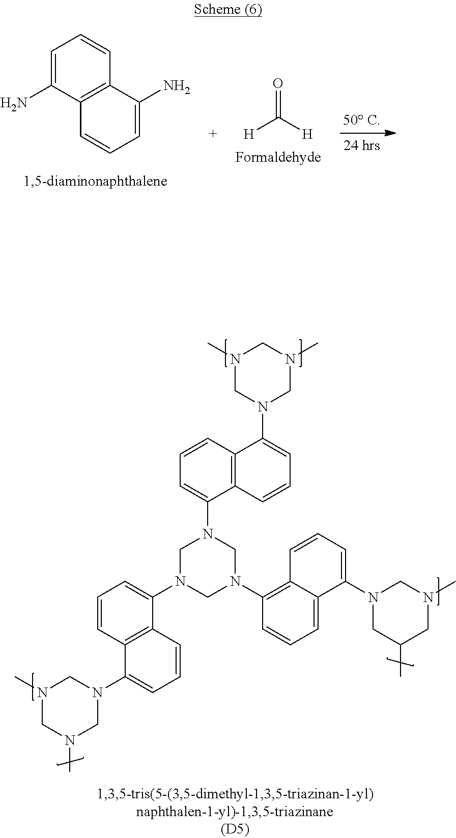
C1=CC2=C(C(N3CN(C4=CC=CC5=C4C=CC=C5N4CN(C)CN(C)C4)CN(C4=C5C(=CC=C4)C(N4CC(C)CN(C)C4)=CC=C5)C3)=C1)C=CC=C2N1CN(C)CN(C)C1.[H]C([H])=O.C12=C(C(N)=CC=C1)C=CC=C2N
